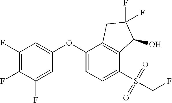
C1(F)=C(F)C(F)=CC(OC2=CC=C(S(CF)(=O)=O)C3=C2CC(F)(F)C3O)=C1
